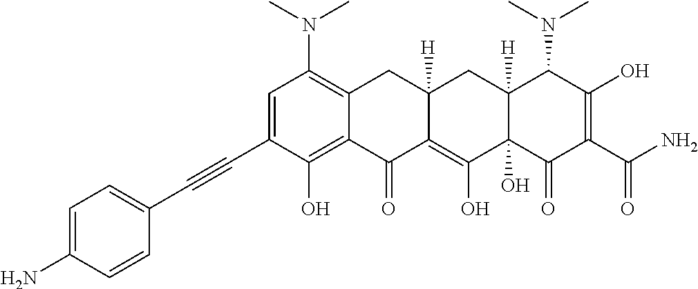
CN(C1=C2C(=C(O)C(C#CC3=CC=C(N)C=C3)=C1)C(=O)C1=C(O)C3(O)C([H])(CC1([H])C2)C(N(C)C)C(O)=C(C(N)=O)C3=O)C
